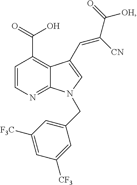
C1=CN=C2C(=C1C(=O)O)C(C=C(C(=O)[OH])[CN])=CN2CC1=CC([F3C])=CC([CF3])=C1
